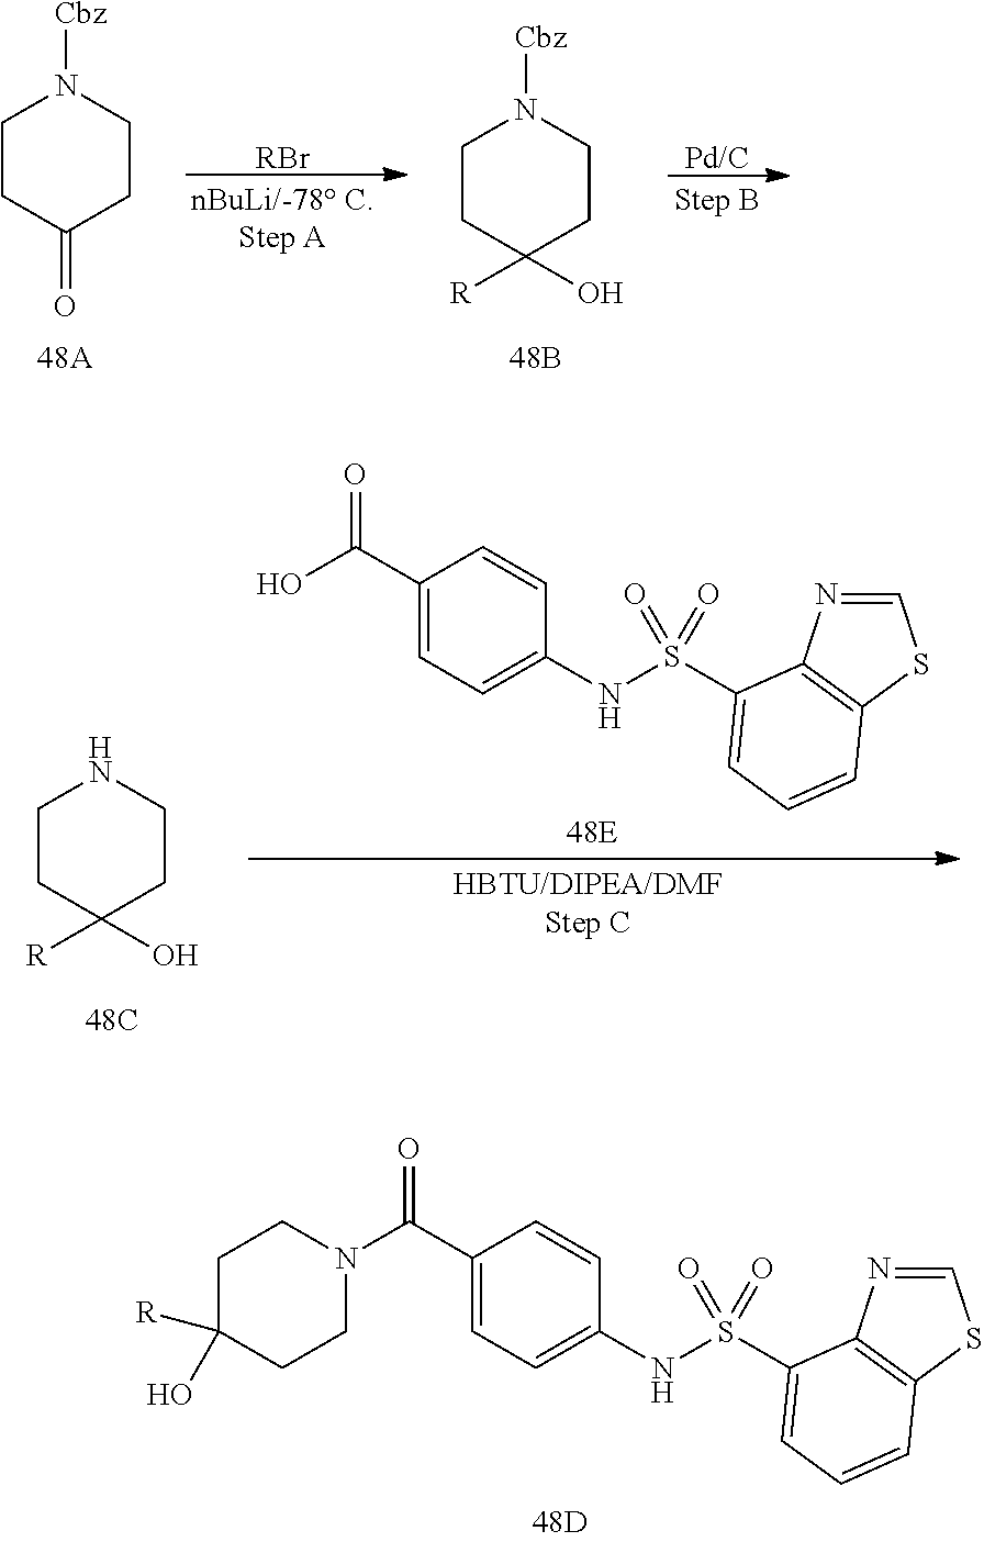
C1CC([R])(O)CCN1[Cbz].[RBr].C1CC(=O)CCN1[Cbz].C1CC([R])(O)CCN1.C1(C(O)=O)=CC=C(NS(=O)(=O)C2=CC=CC3=C2N=CS3)C=C1.C1(C(N2CCC([R])(O)CC2)=O)=CC=C(NS(=O)(=O)C2=CC=CC3=C2N=CS3)C=C1
